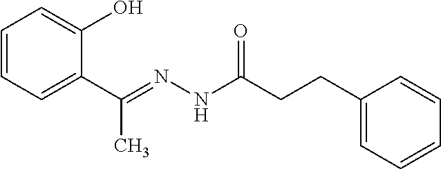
C1=CC=C(C(=NNC(CCC2=CC=CC=C2)=O)C)C(O)=C1
